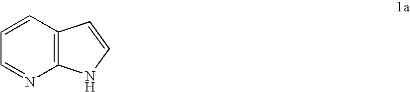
C1=CC2=C(N=C1)NC=C2
